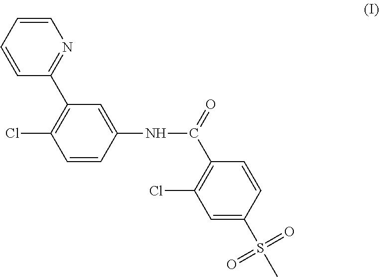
C1=CC=CN=C1C1=C(Cl)C=CC(NC(=O)C2=C(Cl)C=C(S(=O)(=O)C)C=C2)=C1
